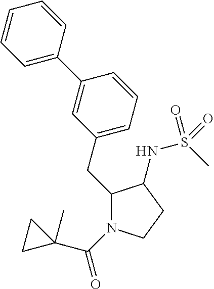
C1(CC2=CC=CC(C3=CC=CC=C3)=C2)N(C(=O)C2(C)CC2)CCC1NS(C)(=O)=O
